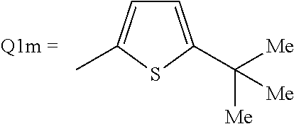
C1=C(C([Me])([Me])[Me])SC(C)=C1
